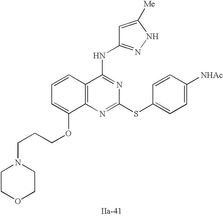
C12=C(N=C(SC3=CC=C([NHAc])C=C3)N=C1NC1=NNC([Me])=C1)C(OCCCN1CCOCC1)=CC=C2
